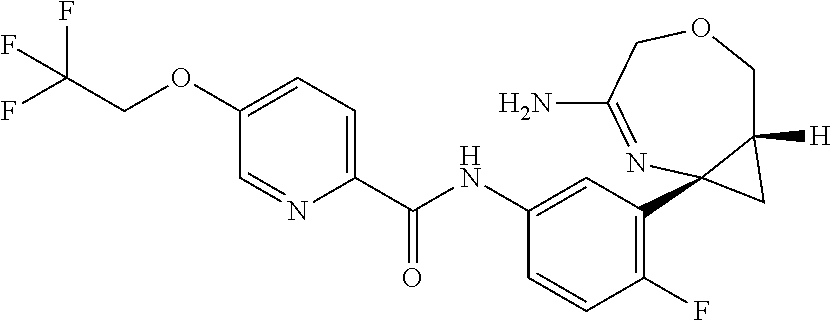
C1(NC(C2=CC=C(OCC(F)(F)F)C=N2)=O)=CC(C23C([H])(COCC(N)=N2)C3)=C(F)C=C1
